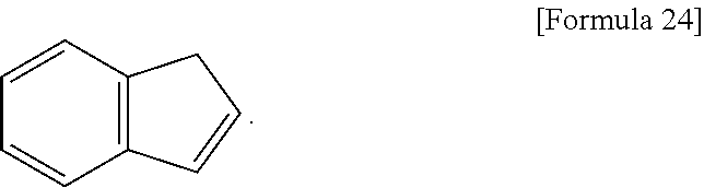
C1=CC=CC2=C1CC=C2
